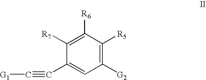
C1([G2])=C([R5])C([R6])=C([R7])C(C#C[G1])=C1
